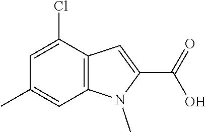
C12=C(C(Cl)=CC(C)=C1)C=C(C(=O)O)N2C
